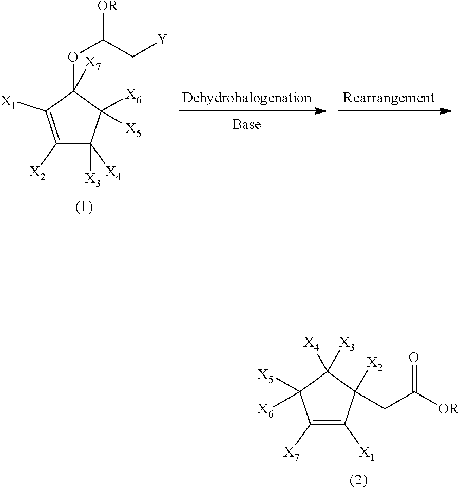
C1([X2])=C([X1])C(OC([OR])C[Y])([X7])C([X6])([X5])C1([X4])[X3].C1([X7])=C([X1])C([X2])(CC([OR])=O)C([X4])([X3])C1([X5])[X6]
